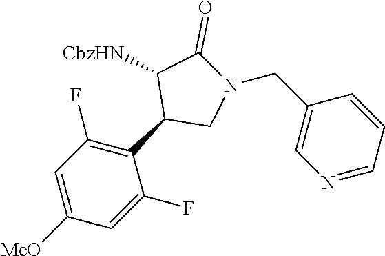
C1=C([MeO])C=C(F)C(C2CN(CC3=CN=CC=C3)C(=O)C2[CbzHN])=C1F
